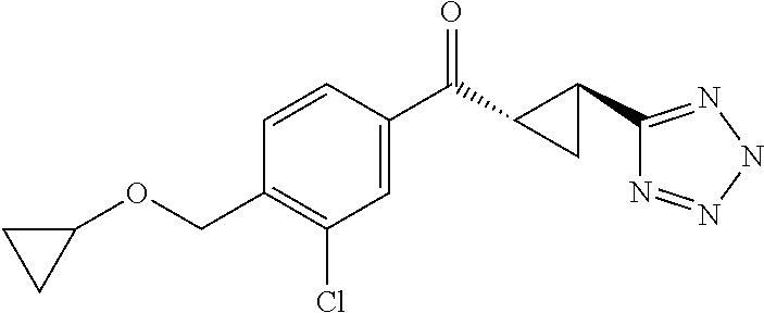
C1(Cl)=C(COC2CC2)C=CC(C(=O)C2C(C3=NNN=N3)C2)=C1
